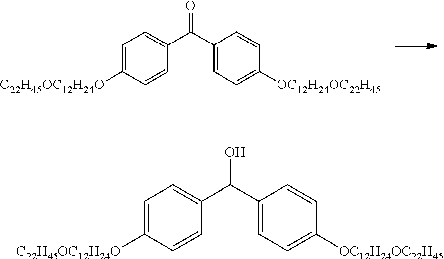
C1=C([C22H45OC12H24O])C=CC(C(C2=CC=C([OC12H24OC22H45])C=C2)=O)=C1.C1=C([C22H45OC12H24O])C=CC(C(C2=CC=C([OC12H24OC22H45])C=C2)O)=C1
